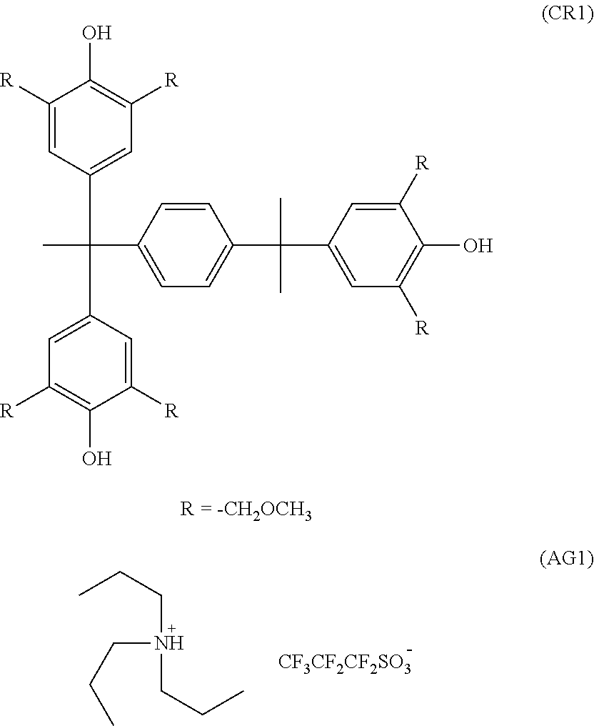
C1([R])=CC(C(C)(C)C2=CC=C(C(C)(C3=CC([R])=C(O)C([R])=C3)C3=CC([R])=C(O)C([R])=C3)C=C2)=CC([R])=C1O.CCCN(CCC)CCC.[CF3CF2CF2SO3]
